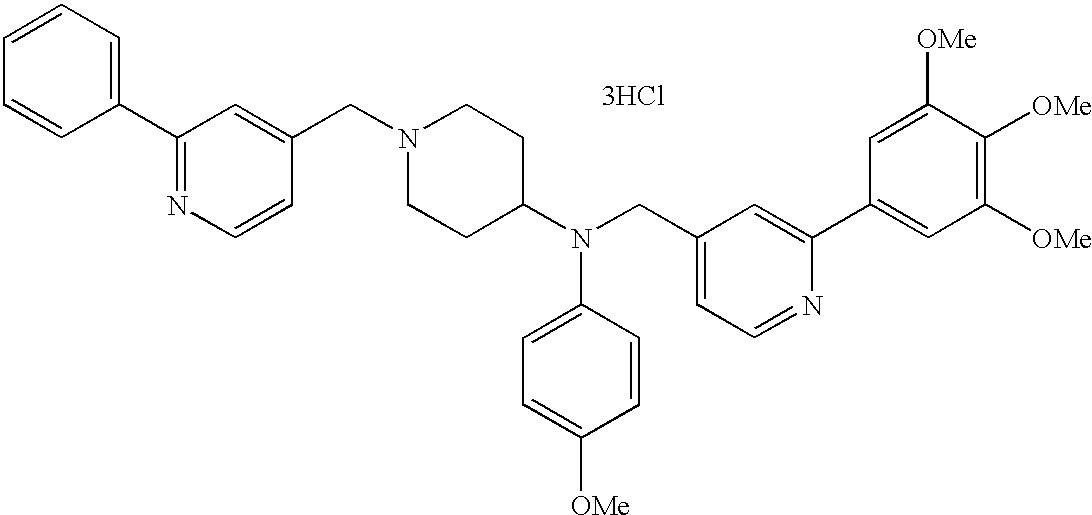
C1=CC=CC(C2=NC=CC(CN3CCC(N(CC4=CC=NC(C5=CC([OMe])=C([OMe])C([OMe])=C5)=C4)C4=CC=C([OMe])C=C4)CC3)=C2)=C1.[3HCl]
